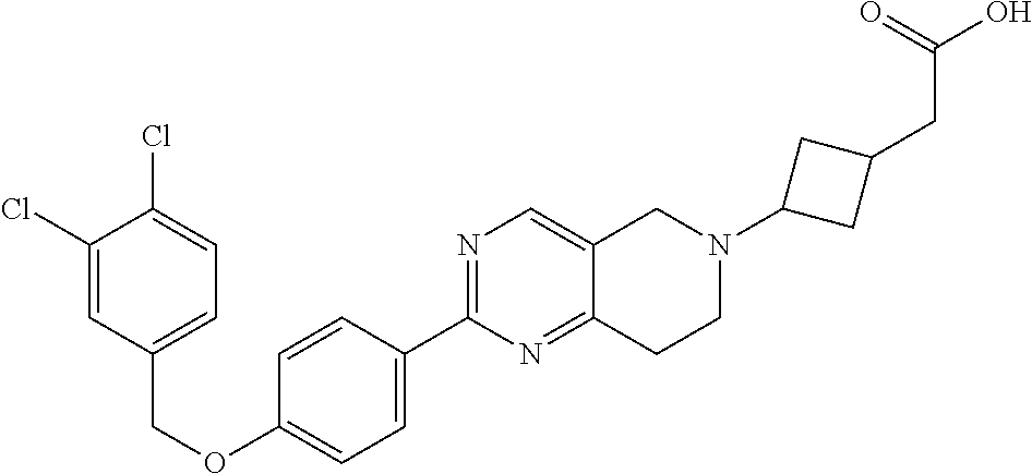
C1(Cl)=CC(COC2=CC=C(C3=NC=C4C(=N3)CCN(C3CC(CC(O)=O)C3)C4)C=C2)=CC=C1Cl
